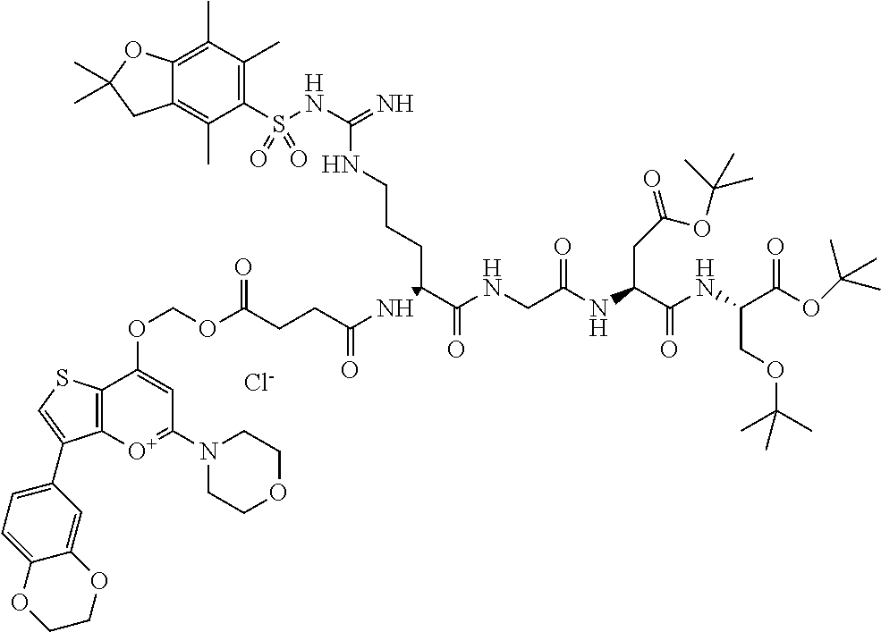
C12=C(C(OCOC(CCC(NC(CCCNC(NS(C3=C(C)C(C)=C4C(=C3C)CC(C)(C)O4)(=O)=O)=N)C(NCC(NC(C(NC(C(OC(C)(C)C)=O)COC(C)(C)C)=O)CC(OC(C)(C)C)=O)=O)=O)=O)=O)=CC(N3CCOCC3)=[O+]1)SC=C2C1=CC=C2C(=C1)OCCO2.[Cl-]
